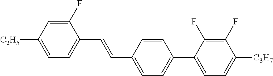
C1(F)=CC([C2H5])=CC=C1C=CC1=CC=C(C2=CC=C([C3H7])C(F)=C2F)C=C1
